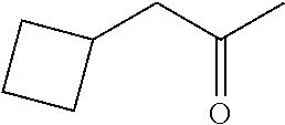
C1(CC(C)=O)CCC1
